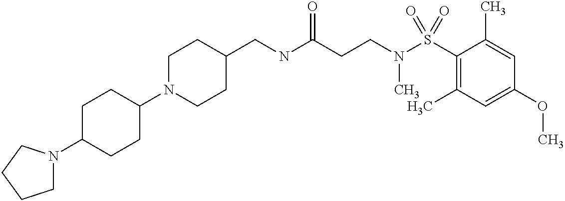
C1(CNC(CCN(S(C2=C(C)C=C(OC)C=C2C)(=O)=O)C)=O)CCN(C2CCC(N3CCCC3)CC2)CC1
